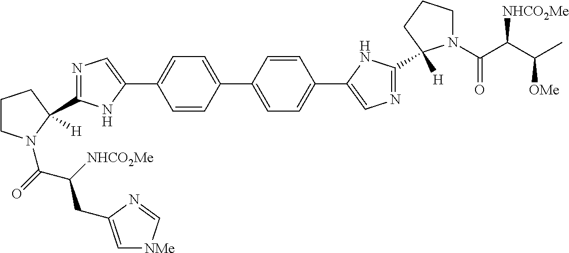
C1=CC(C2=CC=C(C3=CN=C(C4([H])N(C(C(C(C)[OMe])[NHCO2Me])=O)CCC4)N3)C=C2)=CC=C1C1=CN=C(C2([H])CCCN2C(C(CC2=C[NMe]C=N2)[NHCO2Me])=O)N1
